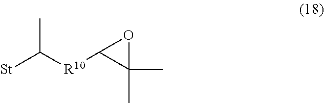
[St]C([R10]C1C(C)(C)O1)C
